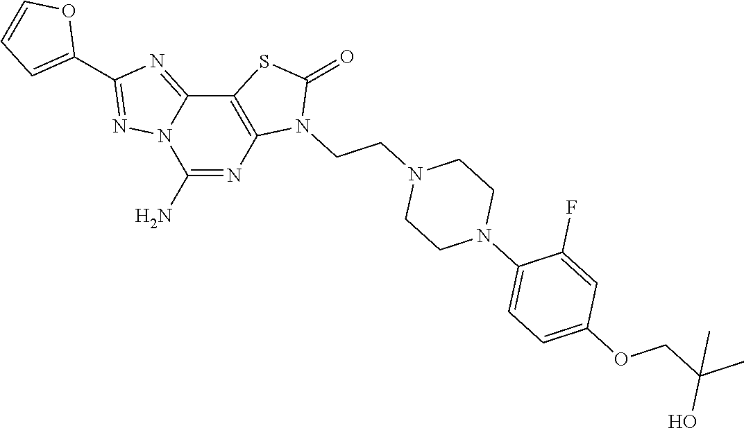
C1(N)=NC2=C(C3=NC(C4=CC=CO4)=NN13)SC(=O)N2CCN1CCN(C2=CC=C(OCC(C)(O)C)C=C2F)CC1
